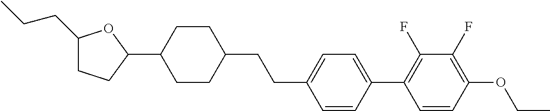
C1(CCC)CCC(C2CCC(CCC3=CC=C(C4=C(F)C(F)=C(OCC)C=C4)C=C3)CC2)O1
